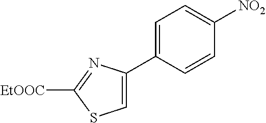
[NO2]C1=CC=C(C2=CSC([EtOOC])=N2)C=C1
